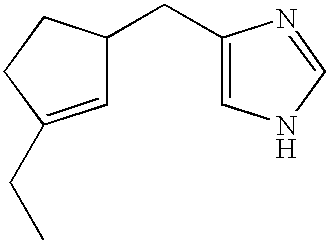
C1=C(CC)CCC1CC1=CNC=N1
